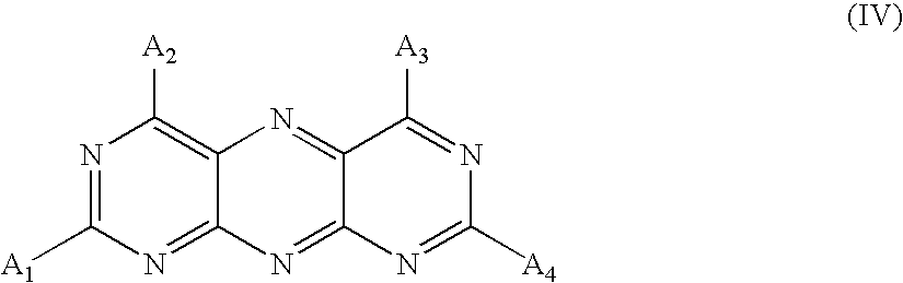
N1=C([A1])N=C2C(=C1[A2])N=C1C(=N2)N=C([A4])N=C1[A3]
